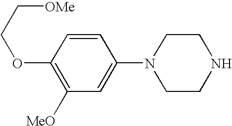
C1=CC(OCC[OMe])=C([MeO])C=C1N1CCNCC1
